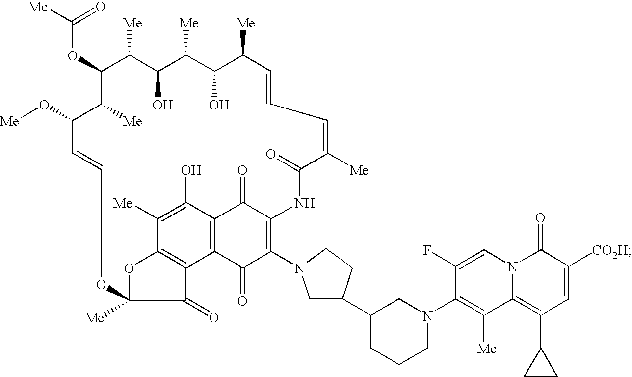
C(OC1C([Me])C(O)C([Me])C(O)C([Me])C=CC=C([Me])C(=O)NC2=C(N3CC(C4CCCN(C5=C([Me])C6=C(C7CC7)C=C([CO2H])C(=O)N6C=C5F)C4)CC3)C(=O)C3=C(C2=O)C(O)=C([Me])C2=C3C(=O)C([Me])(O2)OC=CC(O[Me])C1[Me])([Me])=O
